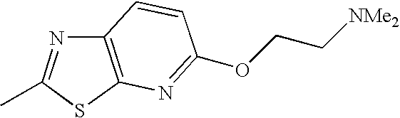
C12=C(SC(C)=N1)N=C(OCC[NMe2])C=C2
